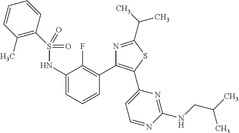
C1(S(NC2=CC=CC(C3=C(C4=CC=NC(NCC(C)C)=N4)SC(C(C)C)=N3)=C2F)(=O)=O)=C(C)C=CC=C1
